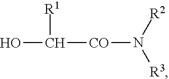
OC([CO]N([R3])[R2])[R1]
